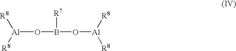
[Al](OB(O[Al]([R8])[R8])[R7])([R8])[R8]
